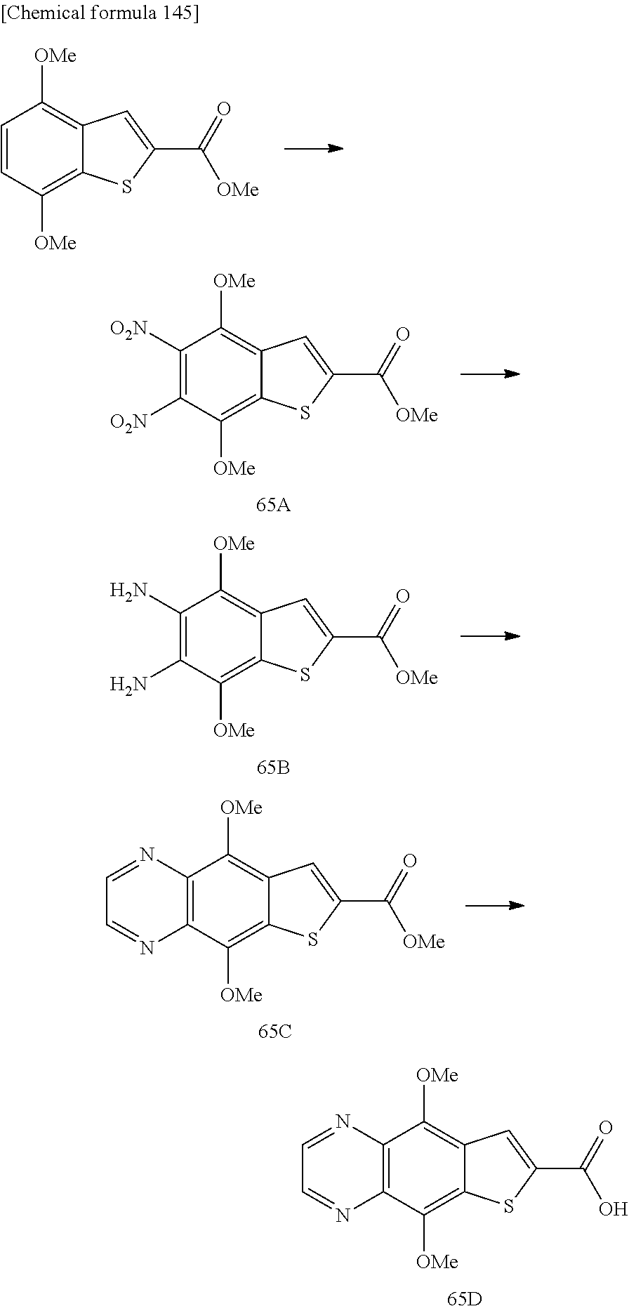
C12=C(C([OMe])=C3C(=C1[OMe])C=C(C(=O)O)S3)N=CC=N2.C1=CC([OMe])=C2C(=C1[OMe])C=C(C(=O)[OMe])S2.C1([O2N])=C([O2N])C([OMe])=C2C(=C1[OMe])C=C(C(=O)[OMe])S2.C1(N)=C(N)C([OMe])=C2C(=C1[OMe])C=C(C(=O)[OMe])S2.C12=C(C([OMe])=C3C(=C1[OMe])C=C(C(=O)[OMe])S3)N=CC=N2
